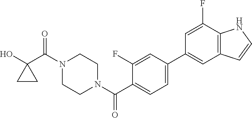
OC1(C(N2CCN(C(=O)C3=CC=C(C4=CC5=C(C(F)=C4)NC=C5)C=C3F)CC2)=O)CC1
